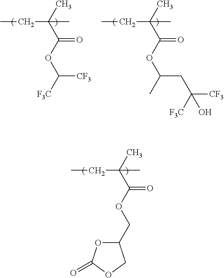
CCC(C(OCC1OC(=O)OC1)=O)(C)C.CCC(C(OC([F3C])[CF3])=O)(C)C.CCC(C(OC(C)CC([CF3])([F3C])O)=O)(C)C
